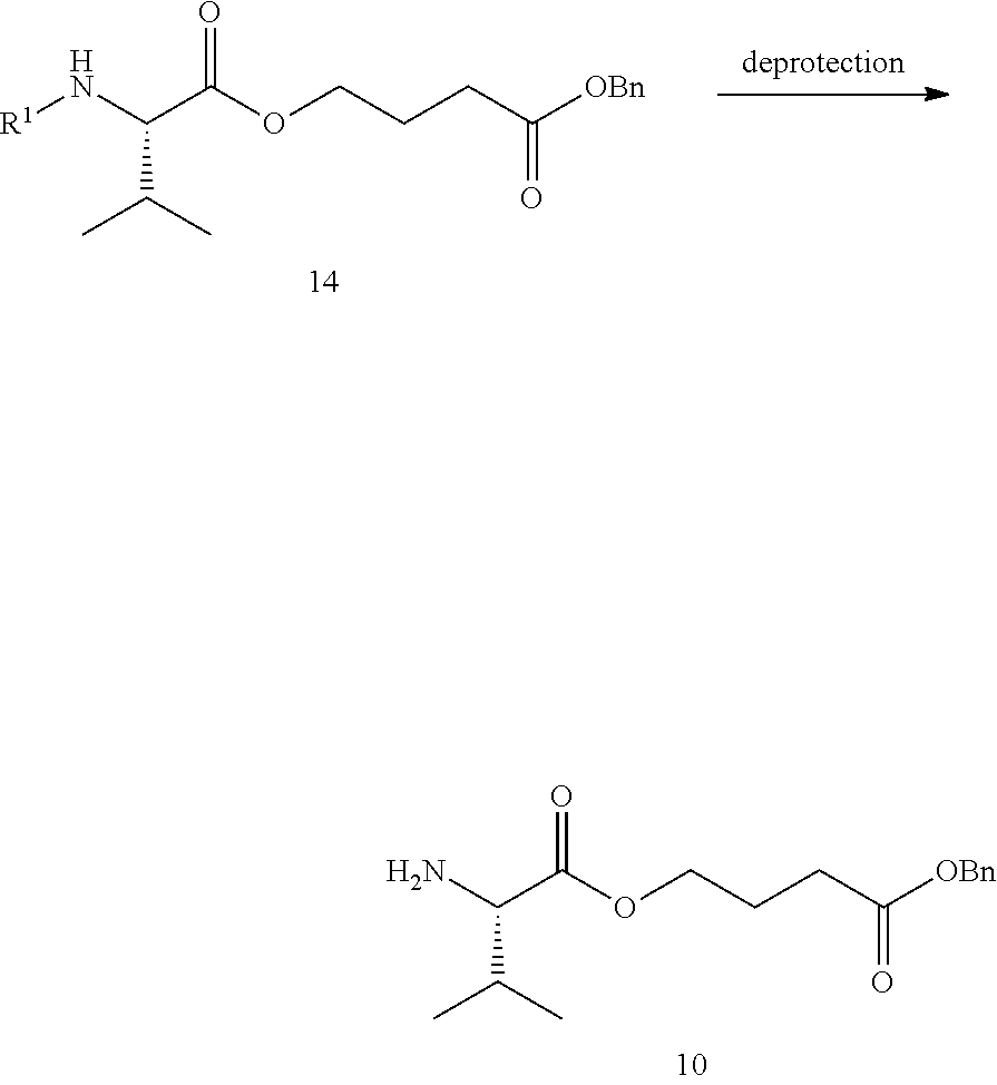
C(C(N)C(C)C)(=O)OCCCC(=O)[OBn].C(C(N[R1])C(C)C)(=O)OCCCC(=O)[OBn]
